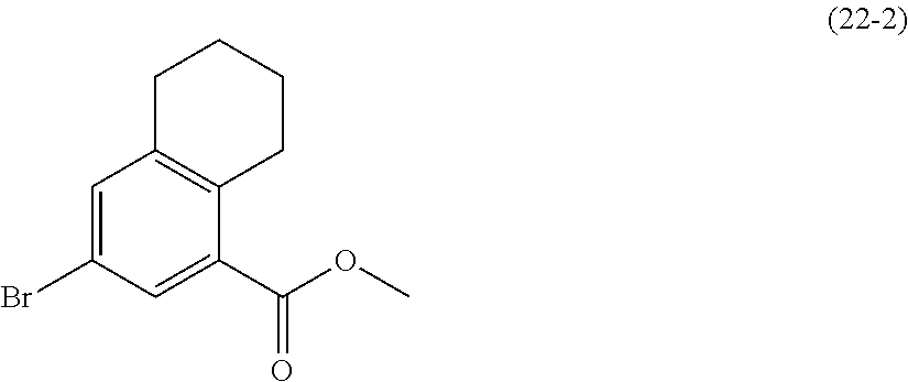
C1=C(Br)C=C(C(OC)=O)C2=C1CCCC2
